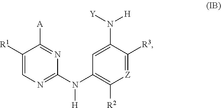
[A]C1=NC(N(C2=C([R2])[Z]=C([R3])C(N([Y])[H])=C2)[H])=NC=C1[R1]
